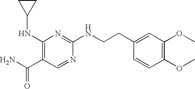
C1(NC2CC2)=C(C(N)=O)C=NC(NCCC2=CC(OC)=C(OC)C=C2)=N1
